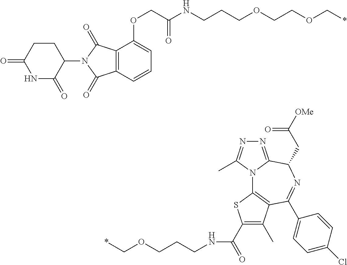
N12C3=C(C(C4=CC=C(Cl)C=C4)=NC(CC([OMe])=O)C1=NN=C2C)C(C)=C(C(=O)NCCCOC*)S3.C(OCCOCCCNC(COC1=CC=CC2=C1C(=O)N(C1CCC(=O)NC1=O)C2=O)=O)*
